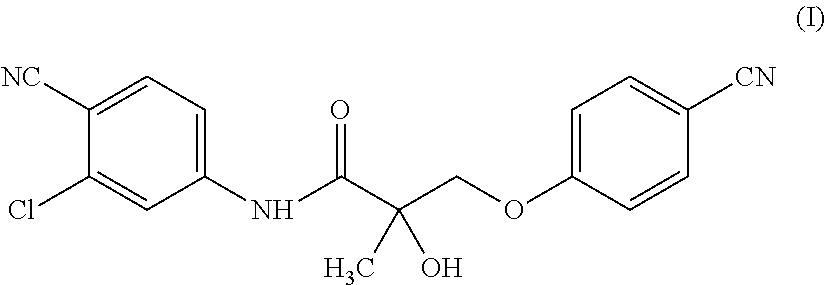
C1=C(OCC(C(NC2=CC=C([NC])C(Cl)=C2)=O)(C)O)C=CC([CN])=C1
